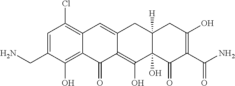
C1=C(CN)C(O)=C2C(=C1Cl)C=C1C(=C(O)C3(O)C([H])(C1)CC(O)=C(C(N)=O)C3=O)C2=O
